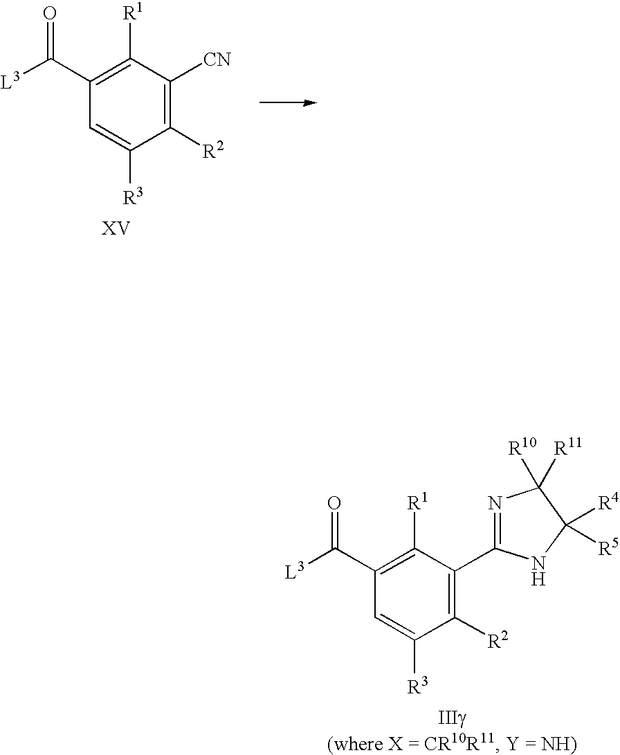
C1([R2])=C([CN])C([R1])=C(C([L3])=O)C=C1[R3].C1([R2])=C(C2=NC([R11])([R10])C([R4])([R5])N2)C([R1])=C(C([L3])=O)C=C1[R3]
